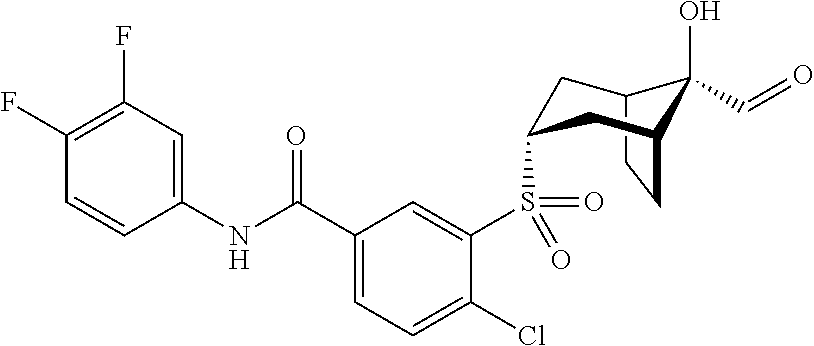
C12CCC(CC(S(C3=CC(C(NC4=CC(F)=C(F)C=C4)=O)=CC=C3Cl)(=O)=O)C1)C2(O)C=O
